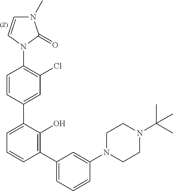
N1(C2=C(Cl)C=C(C3=CC=CC(C4=CC=CC(N5CCN(C(C)(C)C)CC5)=C4)=C3O)C=C2)C(=O)N(C)C=C1
